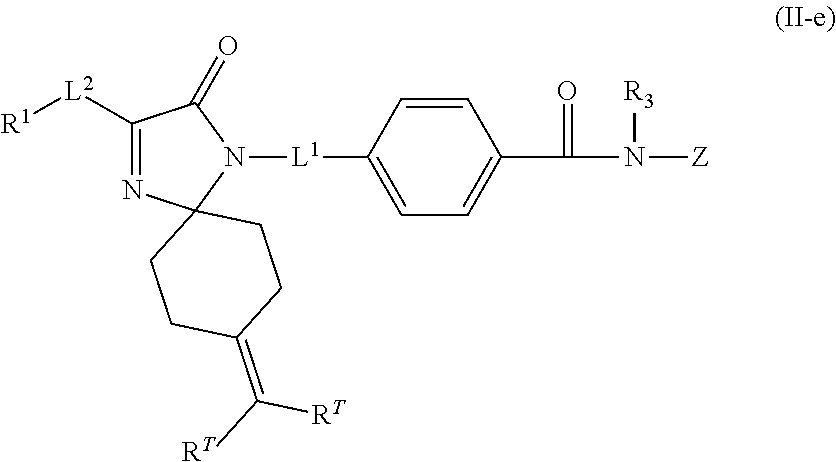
C1([L2][R1])=NC2(N([L1]C3=CC=C(C(=O)N([Z])[R3])C=C3)C1=O)CCC(=C([RT])[RT])CC2
